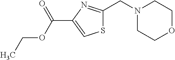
CCOC(C1=CSC(CN2CCOCC2)=N1)=O
